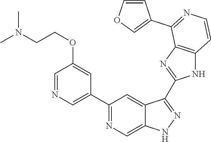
C1(C2=NC=C3C(=C2)C(C2=NC4=C(N2)C=CN=C4C2=COC=C2)=NN3)=CN=CC(OCCN(C)C)=C1
